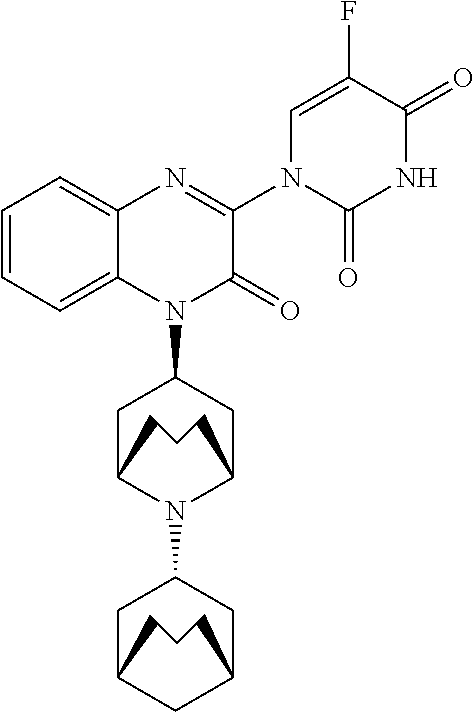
C1C2CCCC(CC1N1C(=O)C(N3C(=O)NC(=O)C(F)=C3)=NC3=CC=CC=C13)N2C1CC2CC(C1)CCC2
